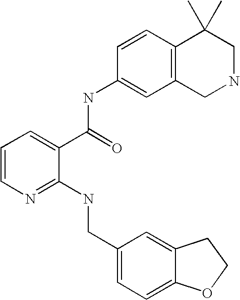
C1=CN=C(NCC2=CC=C3C(=C2)CCO3)C(C(=O)NC2=CC3=C(C=C2)C(C)(C)CNC3)=C1
